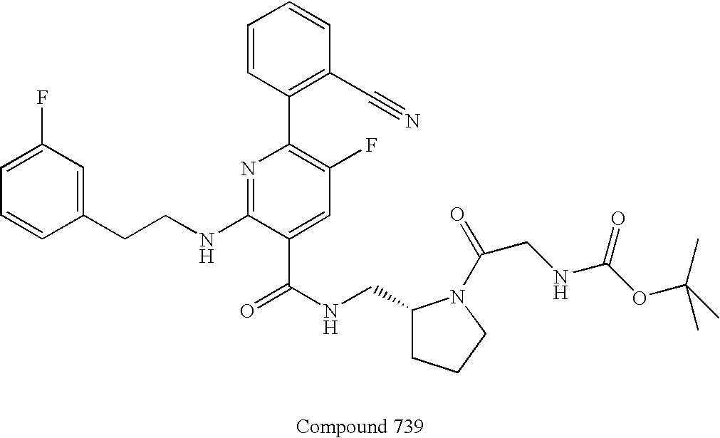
C1=CC(CCNC2=NC(C3=C(C#N)C=CC=C3)=C(F)C=C2C(NCC2CCCN2C(=O)CNC(OC(C)(C)C)=O)=O)=CC(F)=C1
